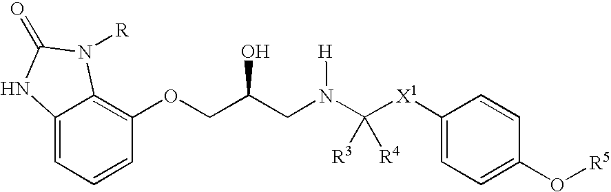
C12=CC=CC(OCC(CN(C([X1]C3=CC=C(O[R5])C=C3)([R3])[R4])[H])O)=C1N([R])C(=O)N2
